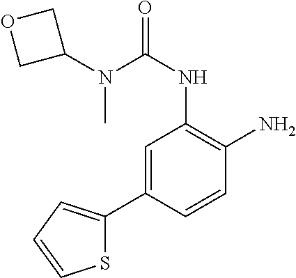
C1(N(C(NC2=C(N)C=CC(C3=CC=CS3)=C2)=O)C)COC1
